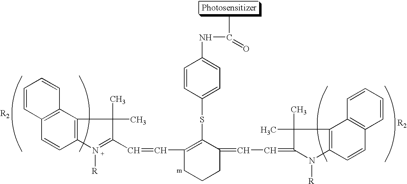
C12=C(C=CC3=C1C(C)(C)C(C=CC1=C(SC4=CC=C(NC(C)=O)C=C4)C(=CC=C4C(C)(C)C5=C(C=CC6=C5C=CC=C6)N4[R])CCC1)=N3[R])C=CC=C2
